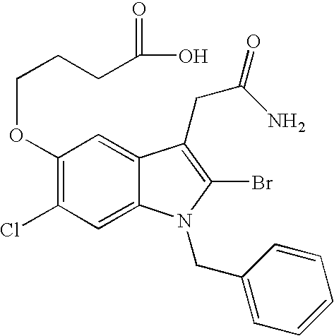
C1(OCCCC(O)=O)=C(Cl)C=C2C(=C1)C(CC(=O)N)=C(Br)N2CC1=CC=CC=C1
